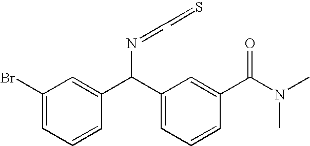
C1(Br)=CC=CC(C(C2=CC=CC(C(N(C)C)=O)=C2)N=CC=S)=C1
